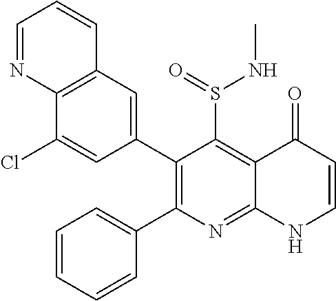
C12=C(C=C(C3=C(C4=CC=CC=C4)N=C4C(=C3S(=O)NC)C(=O)C=CN4)C=C1Cl)C=CC=N2
